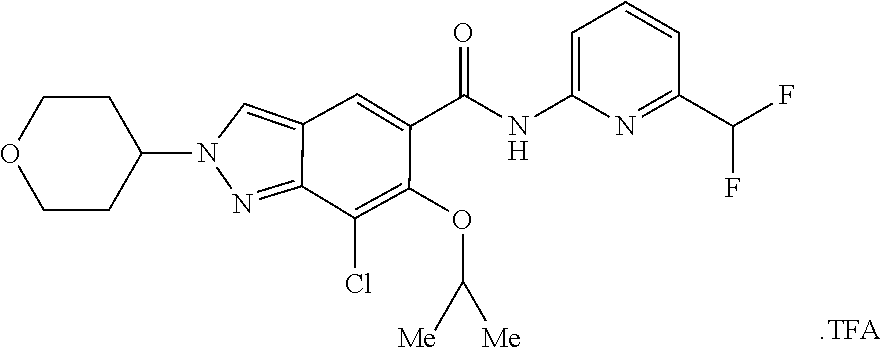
N1(C2CCOCC2)N=C2C(=C1)C=C(C(NC1=CC=CC(C(F)F)=N1)=O)C(OC([Me])[Me])=C2Cl
